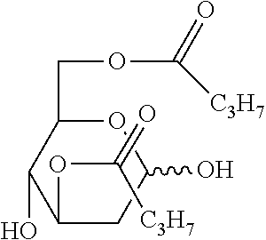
O=C(OC1C(O)C(COC([C3H7])=O)OC(O)C1)[C3H7]
